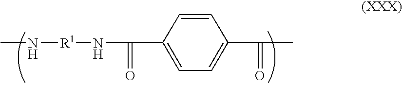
N([R1]NC(C1=CC=C(C(C)=O)C=C1)=O)C
